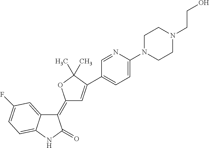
C1(=C2C=C(C3=CC=C(N4CCN(CCO)CC4)N=C3)C(C)(C)O2)C2=CC(F)=CC=C2NC1=O
